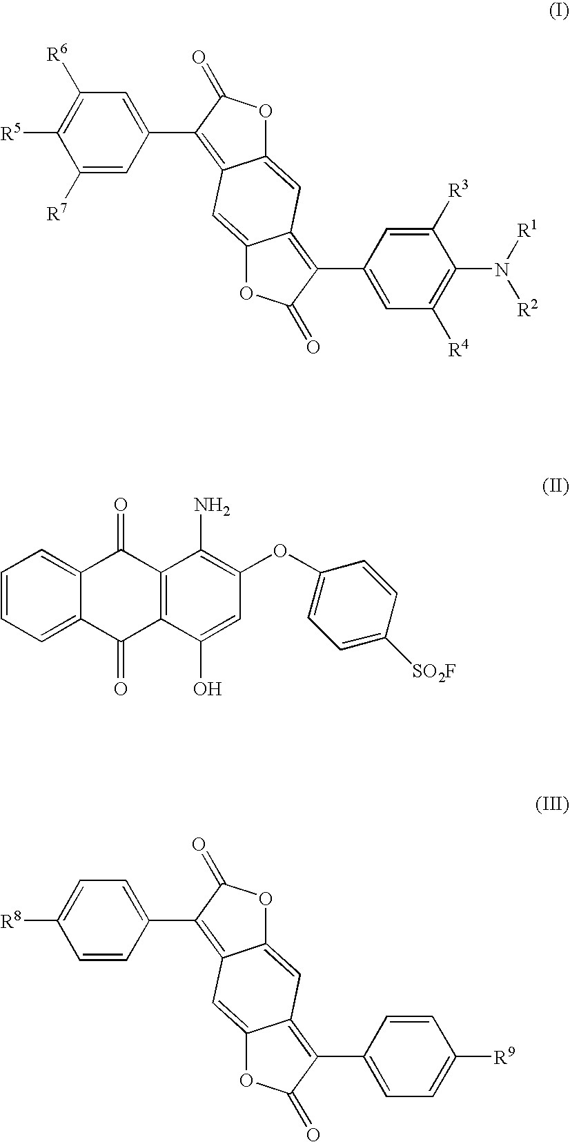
C1([R7])=CC(C2=C3C(=CC4=C(C5=CC([R4])=C(N([R2])[R1])C([R3])=C5)C(=O)OC4=C3)OC2=O)=CC([R6])=C1[R5].C1=CC=C2C(=C1)C(=O)C1=C(C2=O)C(O)=CC(OC2=CC=C([SO2F])C=C2)=C1N.C1=CC(C2=C3C(=CC4=C(C5=CC=C([R9])C=C5)C(=O)OC4=C3)OC2=O)=CC=C1[R8]
